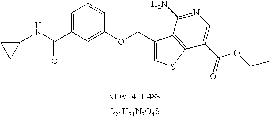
C(C1=CC=CC(OCC2=CSC3=C2C(N)=NC=C3C(=O)OCC)=C1)(=O)NC1CC1.[C21H21N3O4S]
